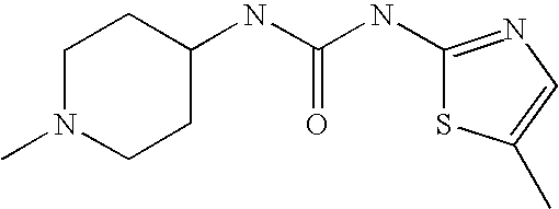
C1C(NC(NC2=NC=C(C)S2)=O)CCN(C)C1
